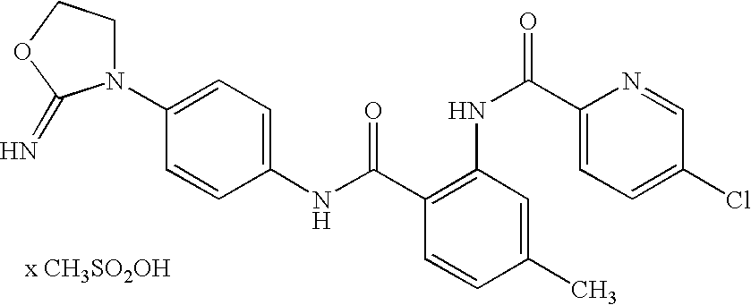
C1(NC(=O)C2=C(NC(C3=CC=C(Cl)C=N3)=O)C=C(C)C=C2)=CC=C(N2CCOC2=N)C=C1.[x CH3SO2OH]
